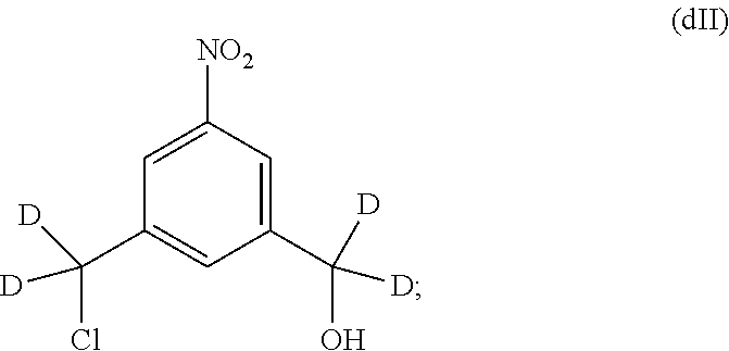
C1=C([NO2])C=C(C([D])(O)[D])C=C1C(Cl)([D])[D]
